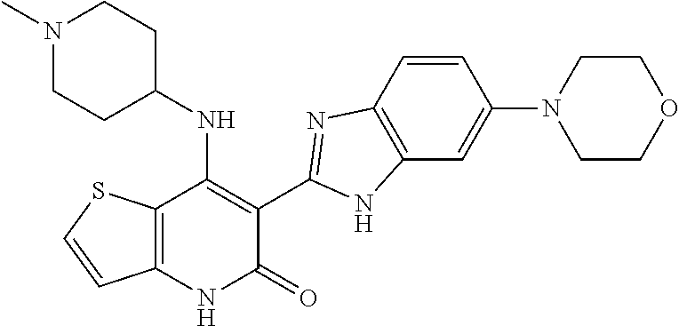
C1=CC2=C(C=C1N1CCOCC1)NC(C1=C(NC3CCN(C)CC3)C3=C(NC1=O)C=CS3)=N2
